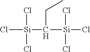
Cl[Si](Cl)(Cl)C([Si](Cl)(Cl)Cl)CC
